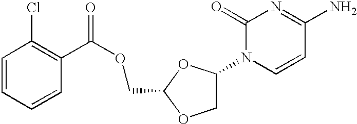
C1=CC=CC(C(OCC2OCC(N3C=CC(N)=NC3=O)O2)=O)=C1Cl
